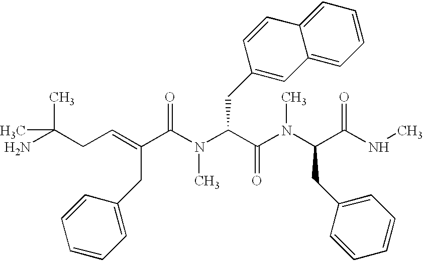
NC(CC=C(C(N(C(C(N(C(C(NC)=O)CC1=CC=CC=C1)C)=O)CC1=CC2=CC=CC=C2C=C1)C)=O)CC1=CC=CC=C1)(C)C
